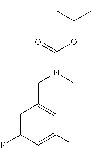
C1=C(F)C=C(F)C=C1CN(C(OC(C)(C)C)=O)C
